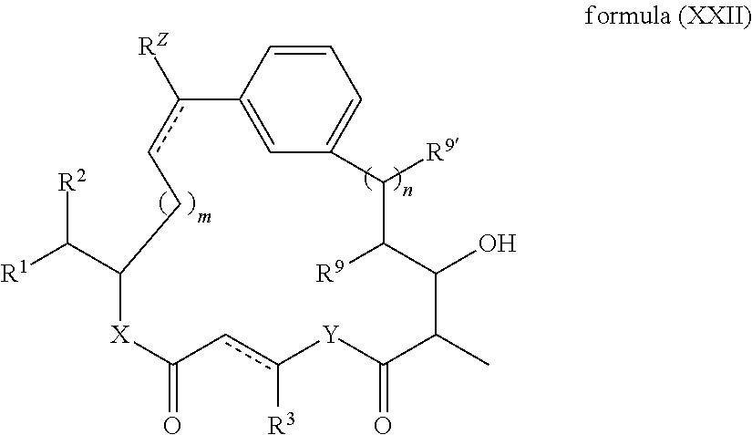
[R9]C1C(O)C(C)C(=O)[Y]c([R3])cC(=O)[X]C(C([R1])[R2])Ccc([RZ])C2=CC(=CC=C2)C1[R9]
